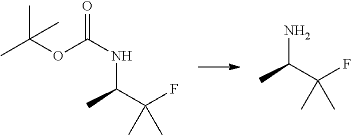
CC(OC(NC(C(F)(C)C)C)=O)(C)C.NC(C(F)(C)C)C
